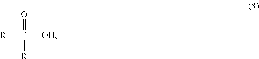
[R]P([OH])(=O)[R]
